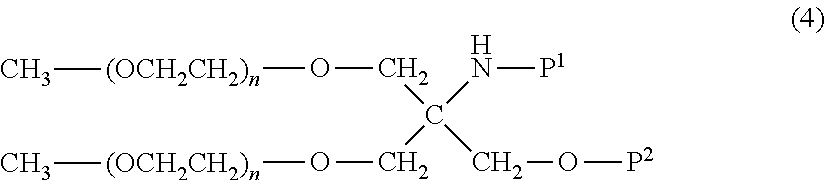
O(CC(CO[P2])(N[P1])CO[(OCH2CH2)n]C)[(OCH2CH2)n]C
